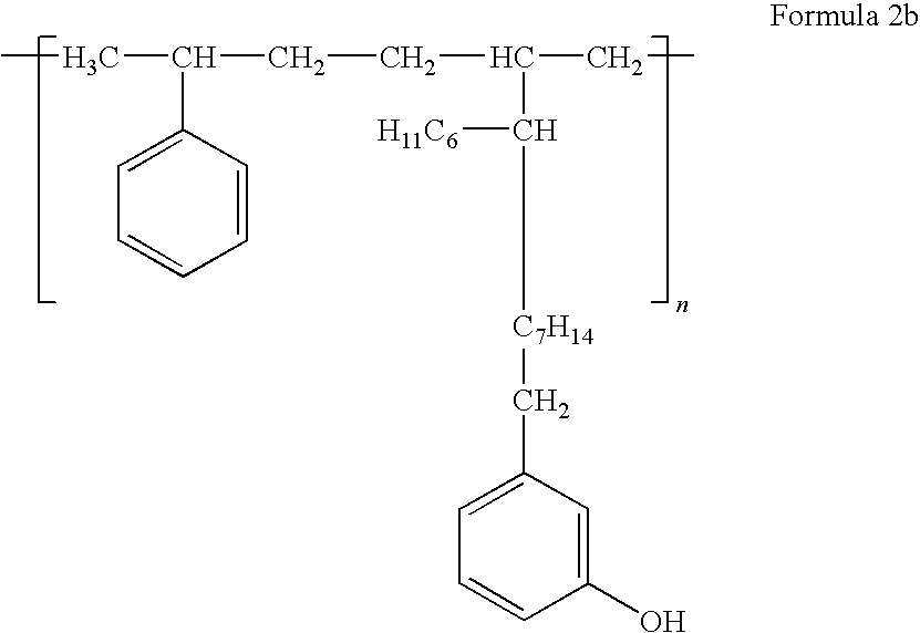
C([C7H14]CC1=CC=CC(O)=C1)([H11C6])C(CC)CCC(CC)C1=CC=CC=C1
